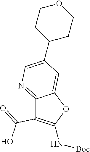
OC(C1=C(N[Boc])OC2=CC(C3CCOCC3)=CN=C12)=O
